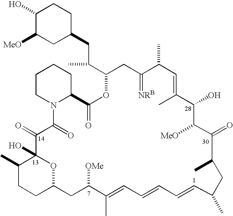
C1(O)C([MeO])CC(CC(C2CC(=[NRB])C(C)C=C(C)C(O)C([MeO])C(=O)C(C)CC(C)C=CC=CC=C(C)C([OMe])CC3CCC(C)C(O)(C(=O)C(=O)N4C(CCCC4)C(=O)O2)O3)C)CC1
